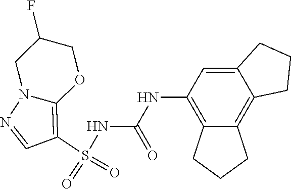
S(NC(NC1=C2C(=C3C(=C1)CCC3)CCC2)=O)(C1=C2N(N=C1)CC(F)CO2)(=O)=O
